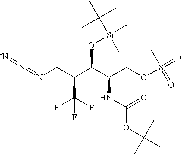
C(C(C(CN=[N+]=[-N])C(F)(F)F)O[Si](C)(C(C)(C)C)C)(COS(=O)(C)=O)NC(OC(C)(C)C)=O
